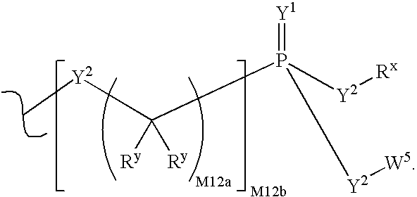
C(P([Y2][Rx])(=[Y1])[Y2][W5])([Y2]C)([Ry])[Ry]
